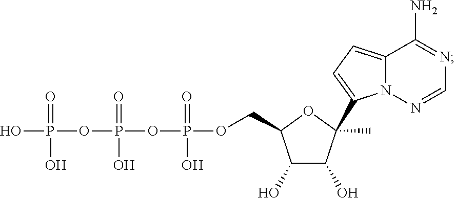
C12=CC=C(C3(C)C(O)C(O)C(COP(=O)(O)OP(OP(O)(=O)O)(=O)O)O3)N1N=CN=C2N
